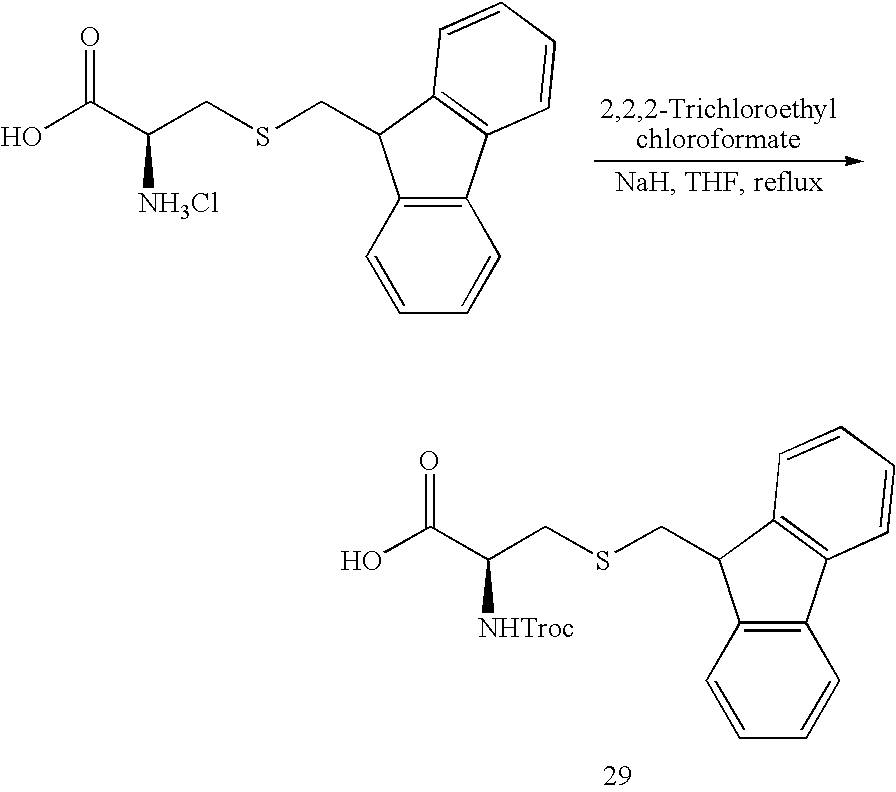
OC(C(CSCC1C2=C(C3=C1C=CC=C3)C=CC=C2)[NH3Cl])=O.OC(C(CSCC1C2=C(C3=C1C=CC=C3)C=CC=C2)[NHTroc])=O
